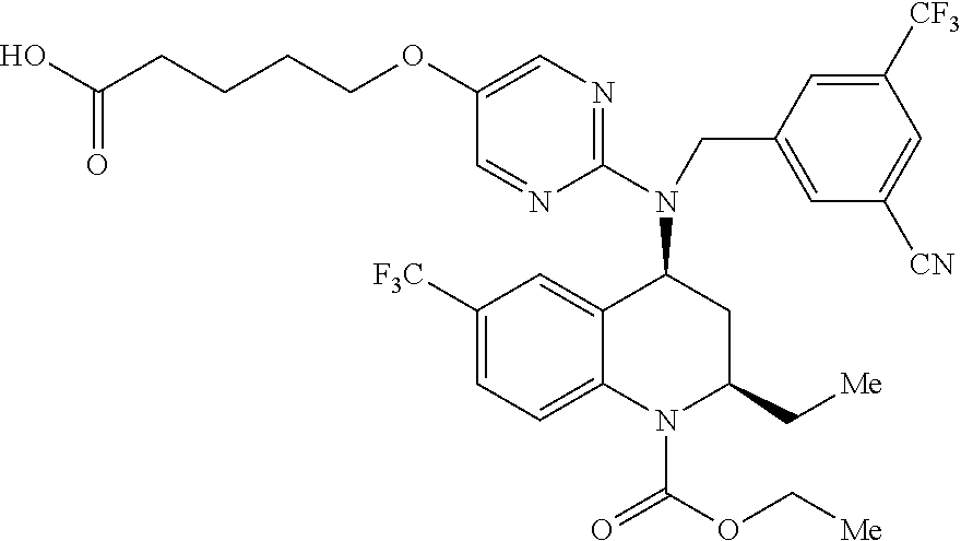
C1([F3C])=CC=C2C(=C1)C(N(C1=NC=C(OCCCCC(O)=O)C=N1)CC1=CC([CN])=CC([CF3])=C1)CC(C[Me])N2C(OC[Me])=O
